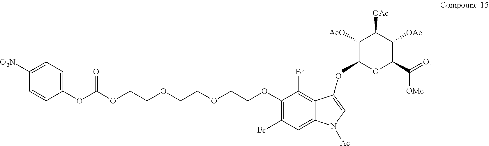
C1([O2N])=CC=C(OC(OCCOCCOCCOC2=C(Br)C=C3C(=C2Br)C(O)=CN3[Ac])=O)C=C1.C1([AcO])C(C)OC(C(=O)[OMe])C([OAc])C1[OAc]
